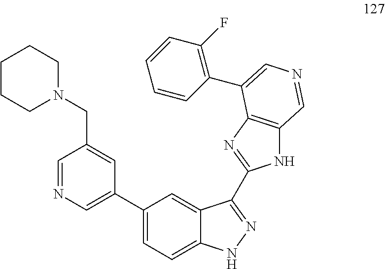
C1=NC=C(C2=CC=C3C(=C2)C(C2=NC4=C(N2)C=NC=C4C2=C(F)C=CC=C2)=NN3)C=C1CN1CCCCC1
